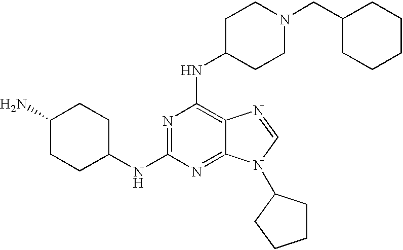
C1(N)CCC(NC2=NC(NC3CCN(CC4CCCCC4)CC3)=C3C(=N2)N(C2CCCC2)C=N3)CC1
